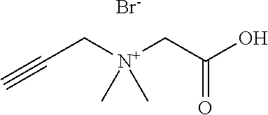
C(C[N+](CC(O)=O)(C)C)#C.[Br-]
